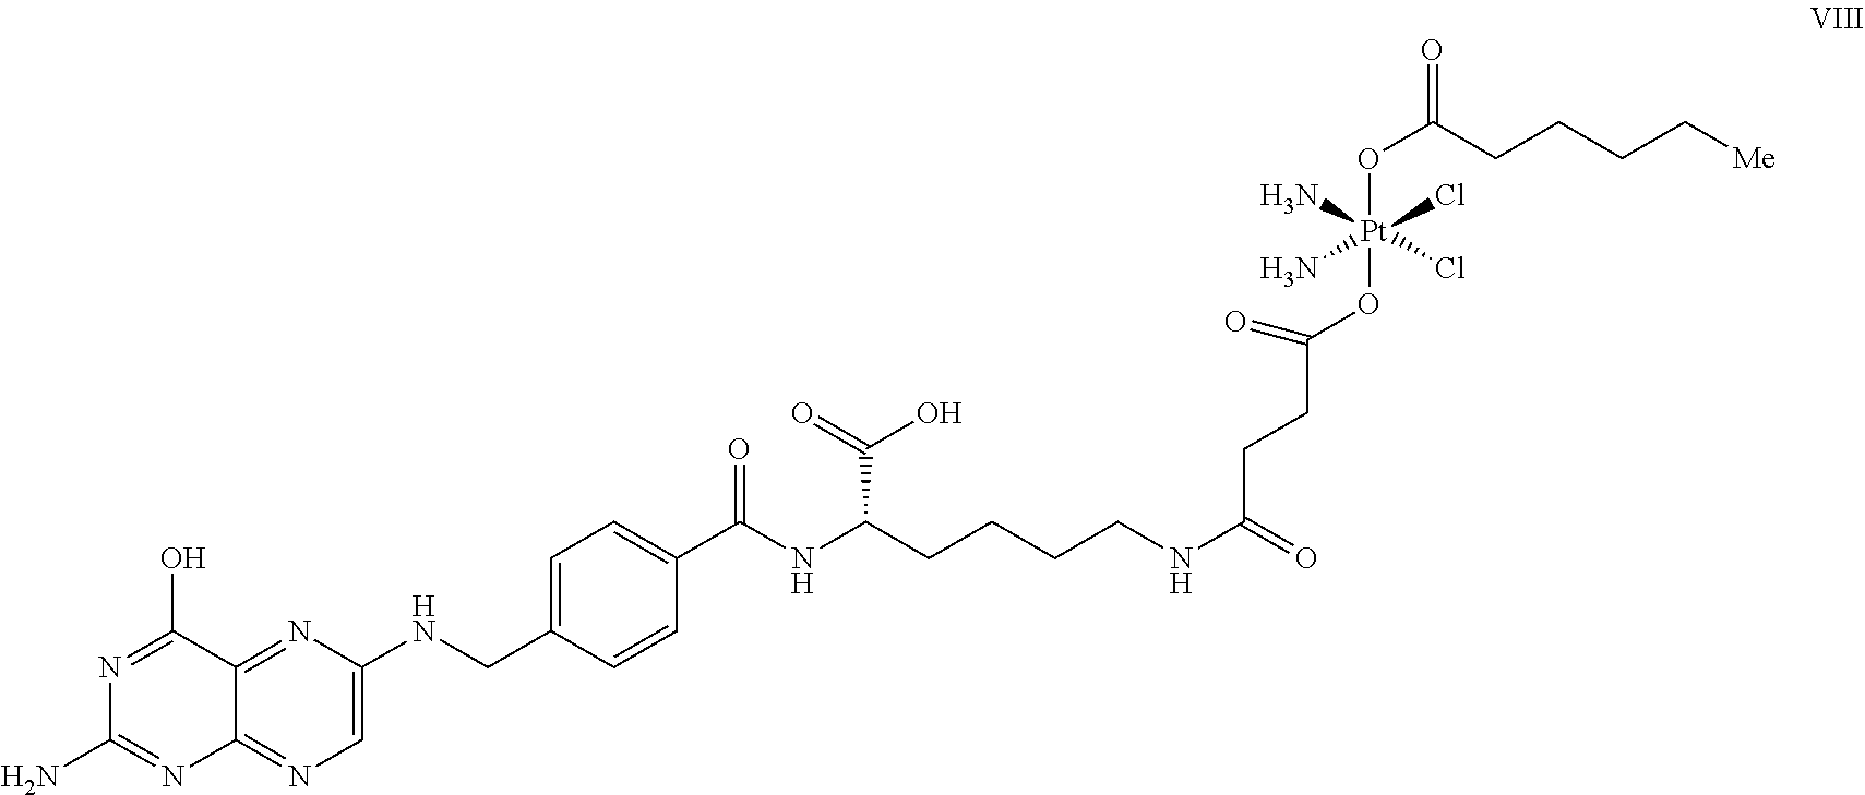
C1=C(NCC2=CC=C(C(=O)NC(C(O)=O)CCCCNC(=O)CCC(O[Pt](OC(=O)CCCC[Me])(N)(Cl)(Cl)N)=O)C=C2)N=C2C(=N1)N=C(N)N=C2O
